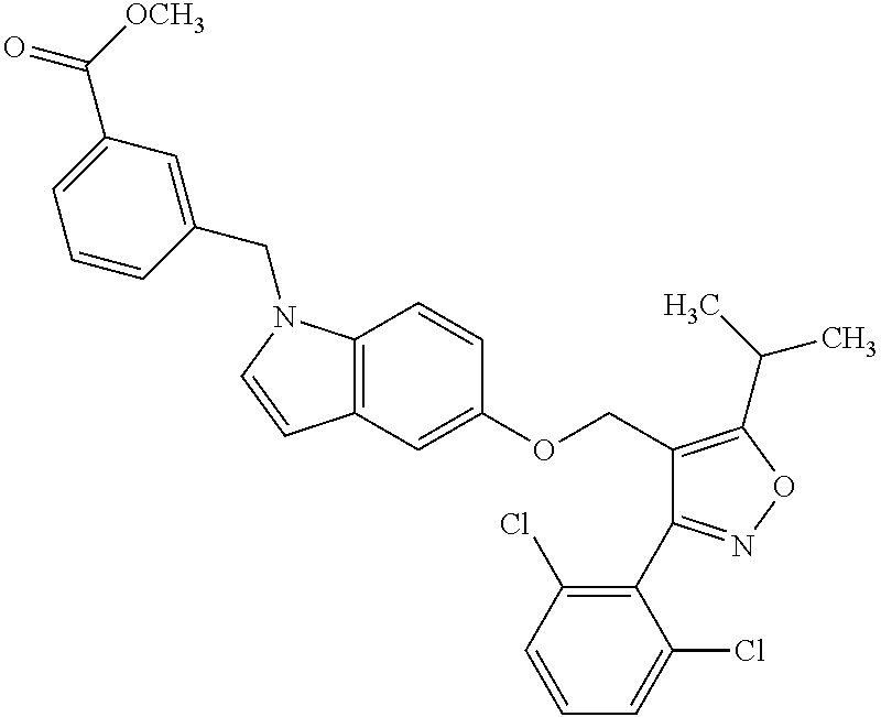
C1=CC2=C(N1CC1=CC(C([OCH3])=O)=CC=C1)C=CC(OCC1=C(C(C)C)ON=C1C1=C(Cl)C=CC=C1Cl)=C2
